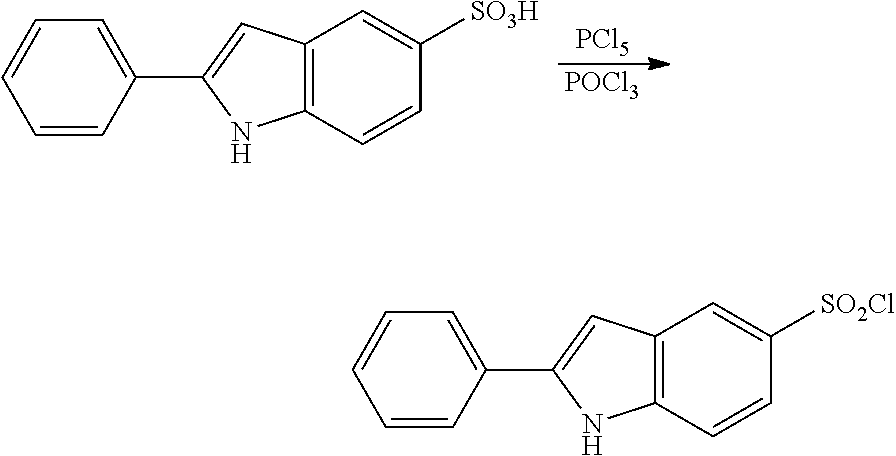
[PCl5].[POCl3].C1=C(C2=CC3=C(N2)C=CC([SO3H])=C3)C=CC=C1.C1=C(C2=CC3=C(N2)C=CC([SO2Cl])=C3)C=CC=C1
